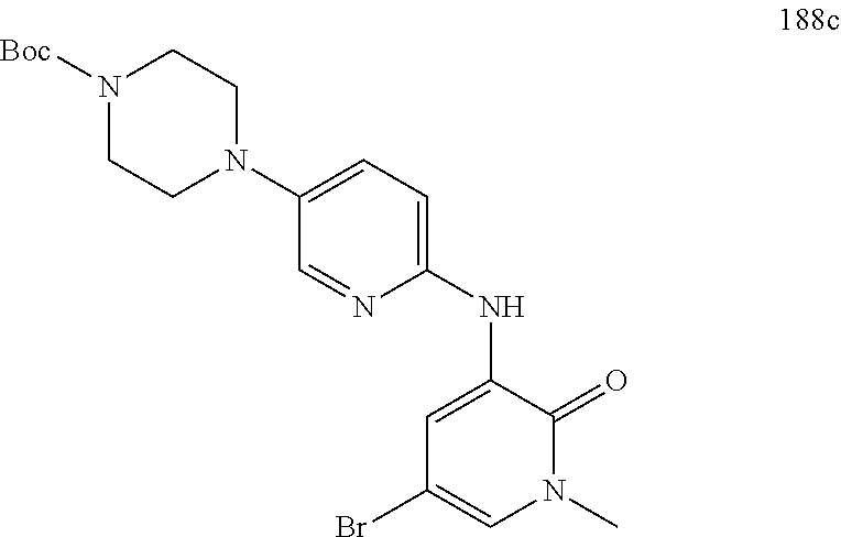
C1=C(N2CCN([Boc])CC2)C=NC(NC2=CC(Br)=CN(C)C2=O)=C1
